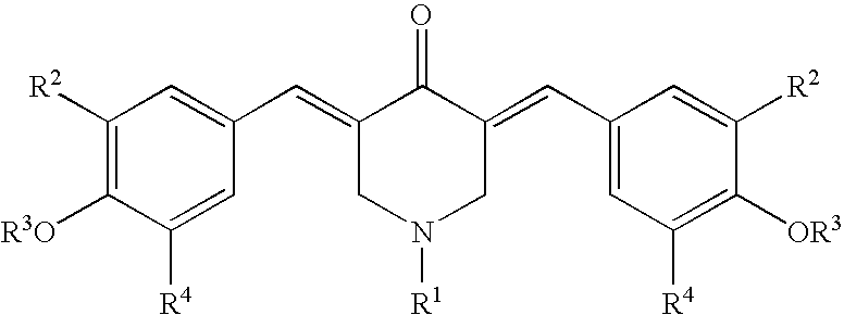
C1([R2])=C([R3O])C([R4])=CC(C=C2CN([R1])CC(=CC3=CC([R4])=C([OR3])C([R2])=C3)C2=O)=C1
